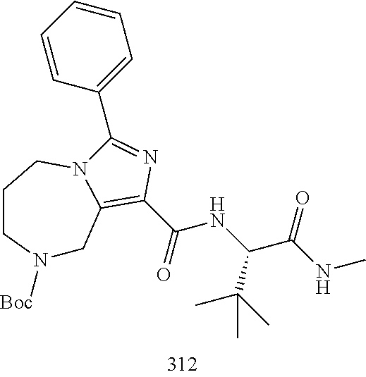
N1([Boc])CC2=C(C(NC(C(NC)=O)C(C)(C)C)=O)N=C(C3=CC=CC=C3)N2CCC1
